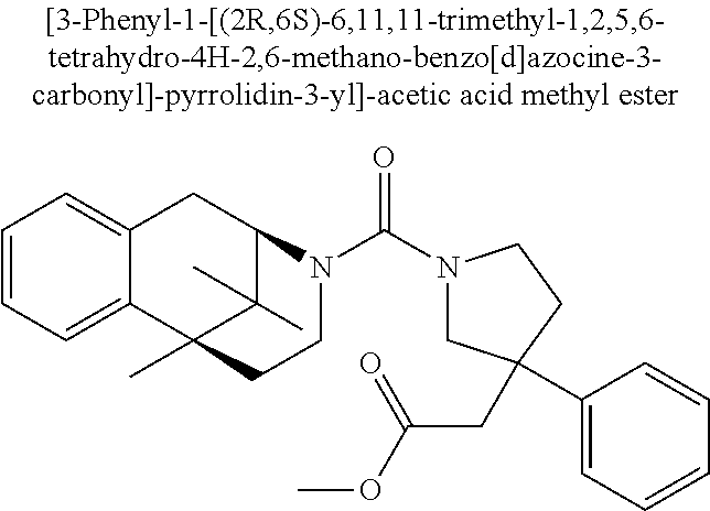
C1=CC=C2C(=C1)CC1C(C)(C)C2(C)CCN1C(N1CC(C2=CC=CC=C2)(CC(OC)=O)CC1)=O
